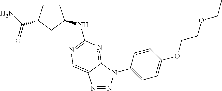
N1=NN(C2=CC=C(OCCOCC)C=C2)C2=NC(NC3CCC(C(=O)N)C3)=NC=C12
